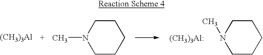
[(CH3)3Al].N1(C)CCCCC1.N1(C)CCCCC1.[(CH3)3Al:]
